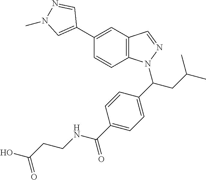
C1(C2=CC3=C(C=C2)N(C(CC(C)C)C2=CC=C(C(NCCC(O)=O)=O)C=C2)N=C3)=CN(C)N=C1
